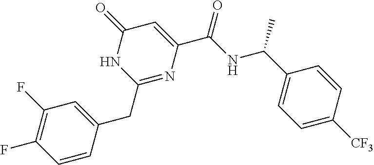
C1(CC2=CC(F)=C(F)C=C2)=NC(C(NC(C2=CC=C([CF3])C=C2)C)=O)=CC(=O)N1
